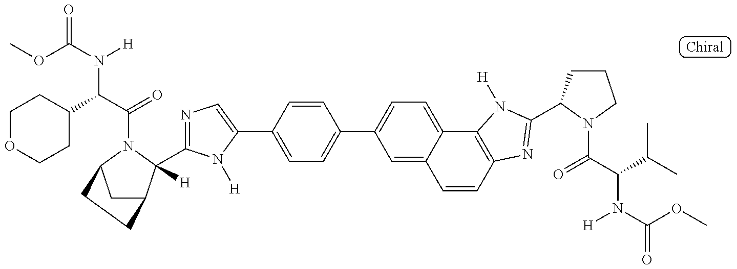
N1=C(C2([H])C3CC(N2C(=O)C(N([H])C(=O)OC)C2CCOCC2)CC3)N([H])C(C2=CC=C(C3=CC=C4C(=C3)C=CC3=C4N([H])C(C4CCCN4C(=O)C(N([H])C(=O)OC)C(C)C)=N3)C=C2)=C1
